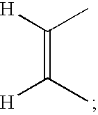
[H]C(C)=C(C)[H]
